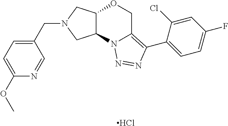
Cl.C(N1CC2C(C1)N1C(=C(C3=CC=C(F)C=C3Cl)N=N1)CO2)C1=CC=C(OC)N=C1
